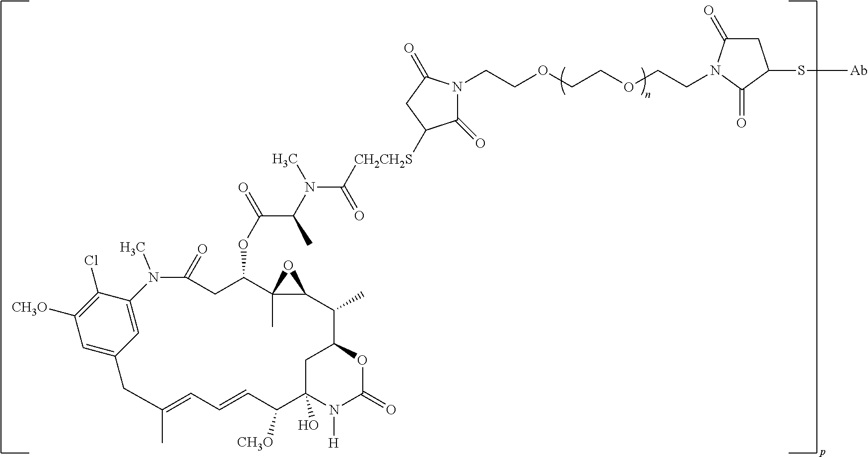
C1=C2C(Cl)=C([CH3O])C=C1CC(C)=CC=CC([CH3O])C1(O)CC(C(C)C3C(C)(C(OC(C(C)N(C)C(=O)[CH2CH2S]C4C(=O)N(CCOCCOCCN5C(=O)CC(S[Ab])C5=O)C(=O)C4)=O)CC(=O)N2C)O3)OC(=O)N1[H]
